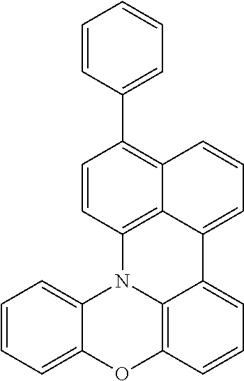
C1=CC=C2C(=C1)N1C3=C(C=CC=C3C3=CC=CC4=C(C5=CC=CC=C5)C=CC1=C43)O2
